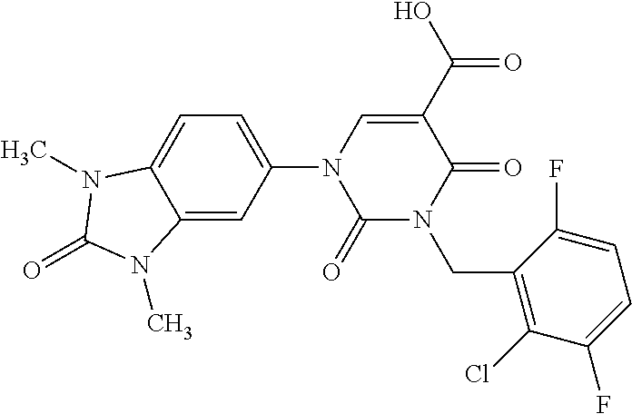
C1=C2C(=CC(N3C(=O)N(CC4=C(Cl)C(F)=CC=C4F)C(=O)C(C(=O)O)=C3)=C1)N(C)C(=O)N2C
